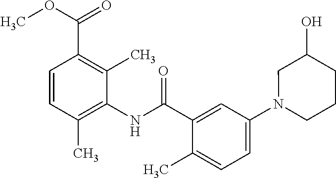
C1=CC(C)=C(NC(=O)C2=CC(N3CCCC(O)C3)=CC=C2C)C(C)=C1C(OC)=O
